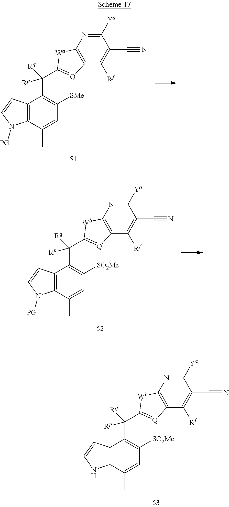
C1([Ya])=NC2=C(C([Rf])=C1C#N)[Q]=C(C(C1=C([SMe])C=C(C)C3=C1C=CN3[PG])([Rq])[Rp])[Wa]2.C1([Ya])=NC2=C(C([Rf])=C1C#N)[Q]=C(C(C1=C([SO2Me])C=C(C)C3=C1C=CN3[PG])([Rq])[Rp])[Wb]2.C1([Ya])=NC2=C(C([Rf])=C1C#N)[Q]=C(C(C1=C([SO2Me])C=C(C)C3=C1C=CN3)([Rq])[Rp])[Wb]2
